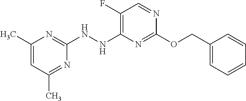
C1(OCC2=CC=CC=C2)=NC(NNC2=NC(C)=CC(C)=N2)=C(F)C=N1
